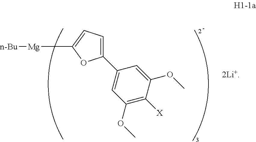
C1(C2=CC(OC)=C([X])C(OC)=C2)=CC=C([Mg][n-Bu])O1.[2Li+]
